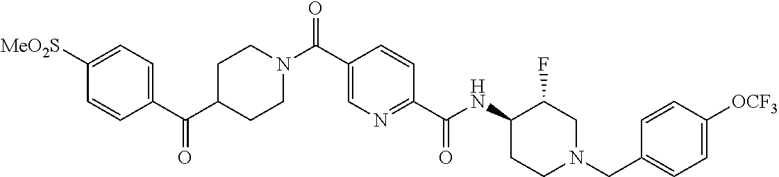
C1=CC(C(C2CCN(C(C3=CN=C(C(NC4C(F)CN(CC5=CC=C([OCF3])C=C5)CC4)=O)C=C3)=O)CC2)=O)=CC=C1[MeO2S]
